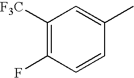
C1([F3C])=C(F)C=CC(C)=C1
